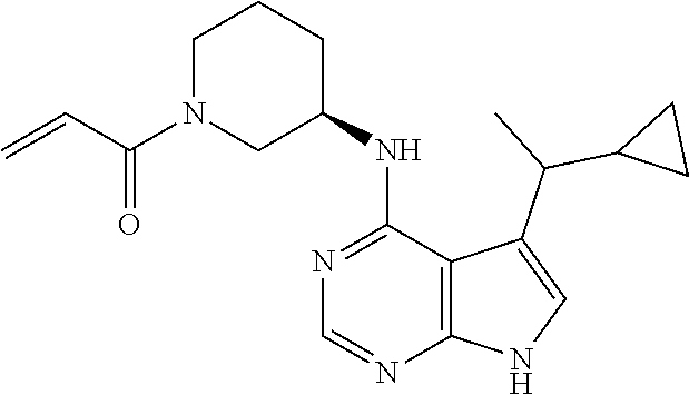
C1N(C(C=C)=O)CC(NC2=NC=NC3=C2C(C(C)C2CC2)=CN3)CC1
